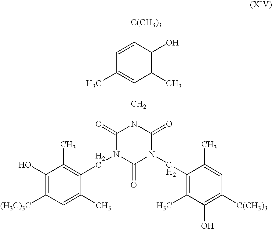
C1(=O)N(CC2=C(C)C(O)=C([(H3C)3C])C=C2C)C(=O)N(CC2=C(C)C(O)=C([C(CH3)3])C=C2C)C(=O)N1CC1=C(C)C=C([C(CH3)3])C(O)=C1C
